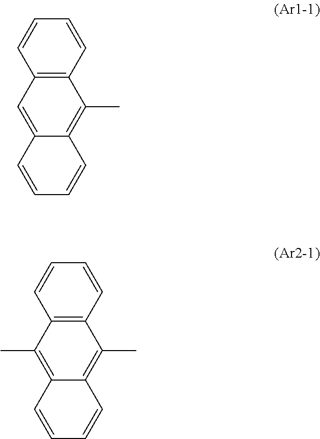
C12=C(C=CC=C1)C(C)=C1C(=C2)C=CC=C1.C12=C(C=CC=C1)C(C)=C1C(=C2C)C=CC=C1
